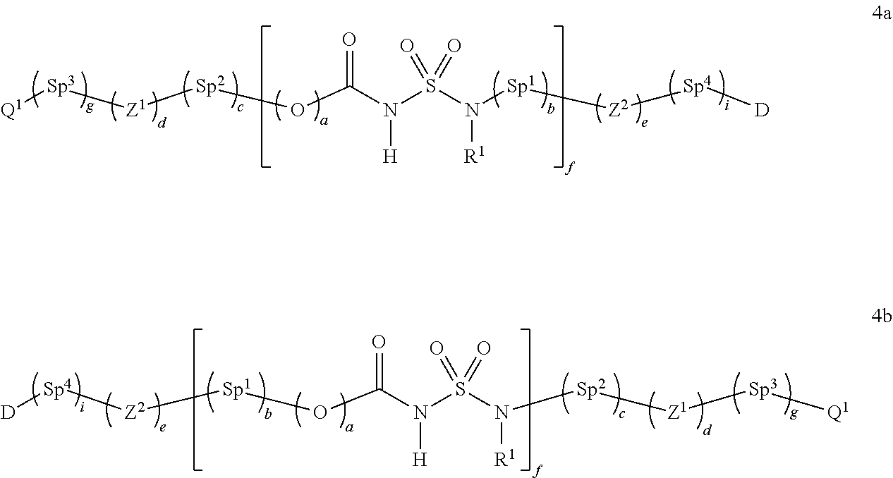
[Q1][Sp3][Z1][Sp2]OC(N(S(N([Sp1][Z2][Sp4][D])[R1])(=O)=O)[H])=O.[Z2]([Sp1]OC(N(S(N([Sp2][Z1][Sp3][Q1])[R1])(=O)=O)[H])=O)[Sp4][D]
